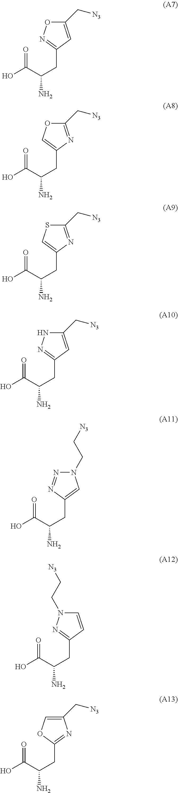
C1(CC(N)C(O)=O)=NOC(C[N3])=C1.C1(CC(N)C(O)=O)=COC(C[N3])=N1.C1(CC(N)C(O)=O)=CSC(C[N3])=N1.C1(CC(N)C(O)=O)=NNC(C[N3])=C1.C1(CC(N)C(O)=O)=CN(CC[N3])N=N1.C1(CC(N)C(O)=O)=NN(CC[N3])C=C1.C1(CC(N)C(O)=O)=NC(C[N3])=CO1
